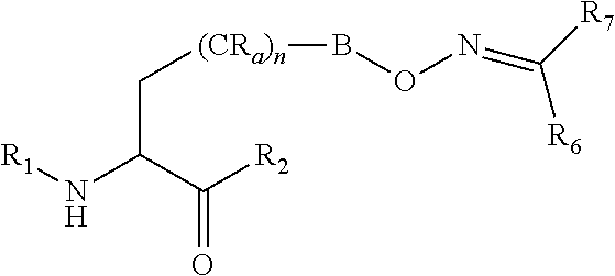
C(C(C([R2])=O)N[R1])[(CRa)n]BON=C([R6])[R7]
